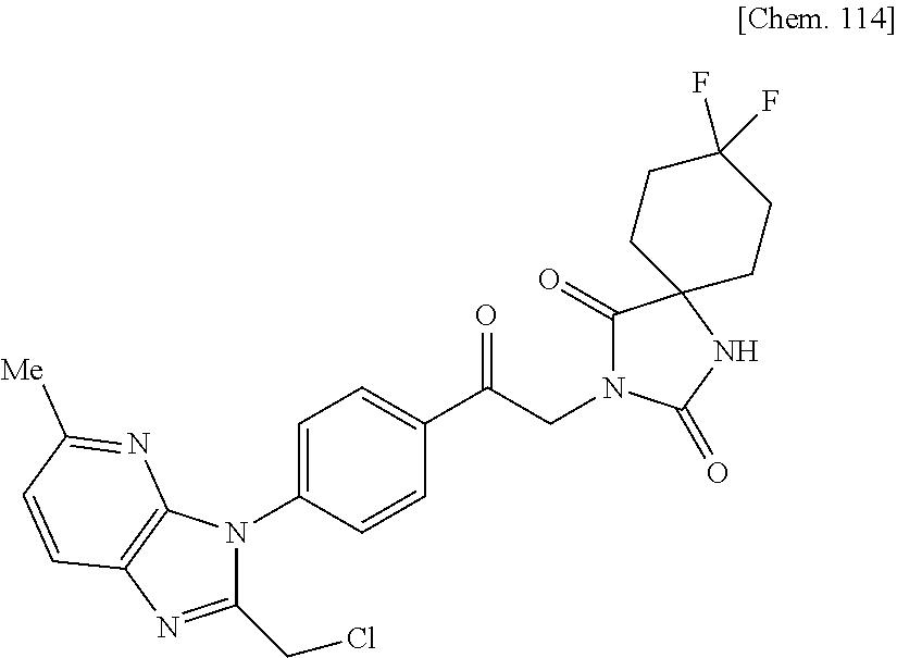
N1(C2=CC=C(C(CN3C(=O)C4(NC3=O)CCC(F)(F)CC4)=O)C=C2)C(CCl)=NC2=C1N=C([Me])C=C2
